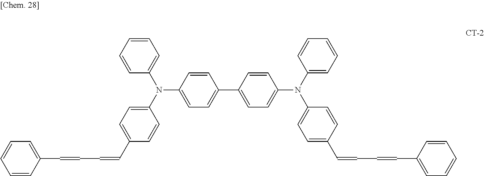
C1=CC(N(C2=CC=C(C=CC=CC3=CC=CC=C3)C=C2)C2=CC=CC=C2)=CC=C1C1=CC=C(N(C2=CC=CC=C2)C2=CC=C(C=CC=CC3=CC=CC=C3)C=C2)C=C1
